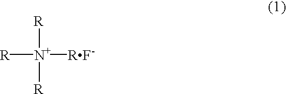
[R][N+]([RF-])([R])[R]
